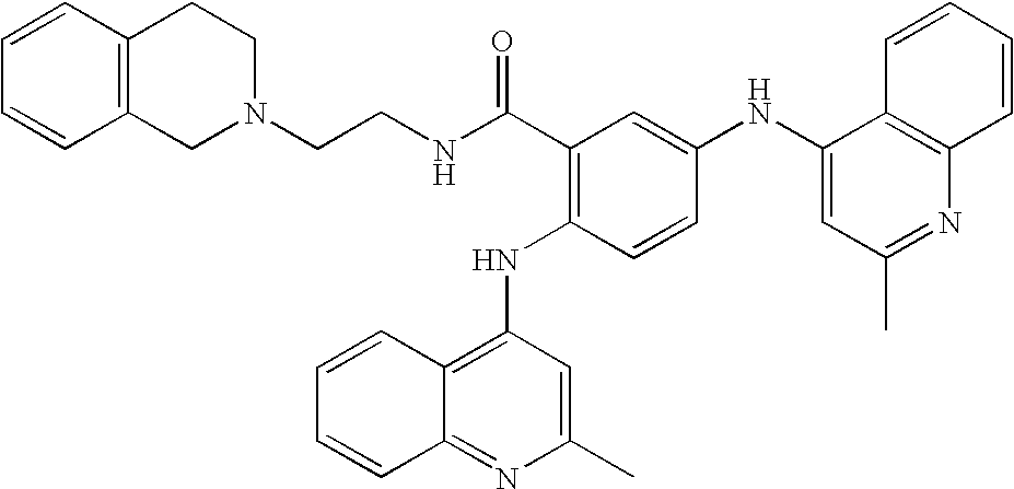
N1(CCNC(C2=C(NC3=C4C(=NC(C)=C3)C=CC=C4)C=CC(NC3=CC(C)=NC4=C3C=CC=C4)=C2)=O)CCC2=C(C1)C=CC=C2
